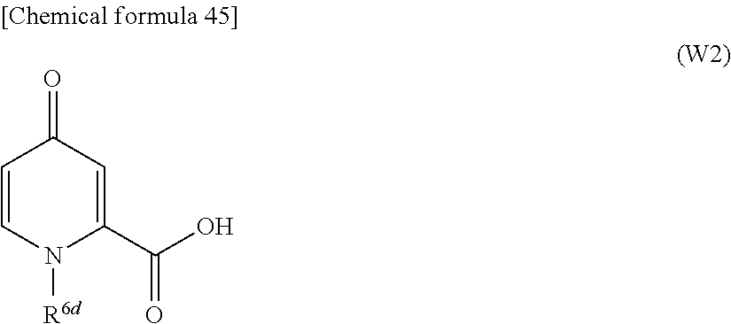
C1=CN([R6d])C(C(O)=O)=CC1=O
